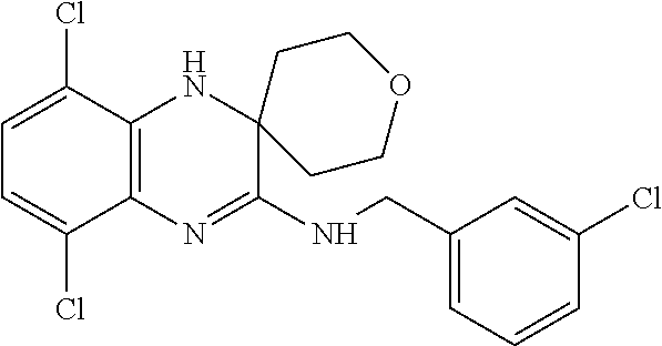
C1=C(Cl)C2=C(C(Cl)=C1)N=C(NCC1=CC=CC(Cl)=C1)C1(N2)CCOCC1
